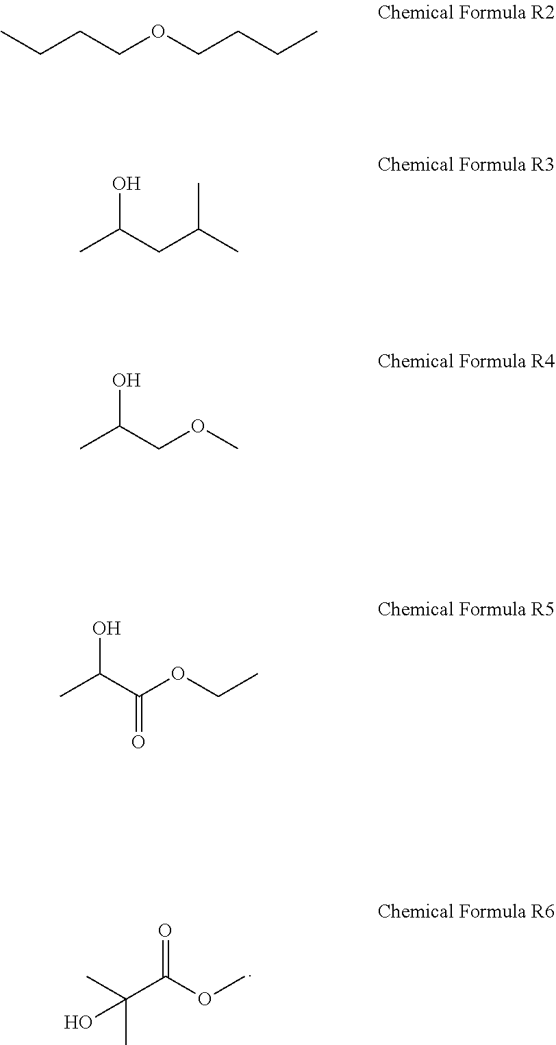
C(C(OC)=O)(C)(C)O.CCCCOCCCC.CC(CC(C)C)O.CC(C(OCC)=O)O.CC(COC)O
